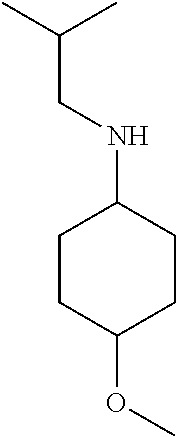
C(C(C)C)NC1CCC(OC)CC1
